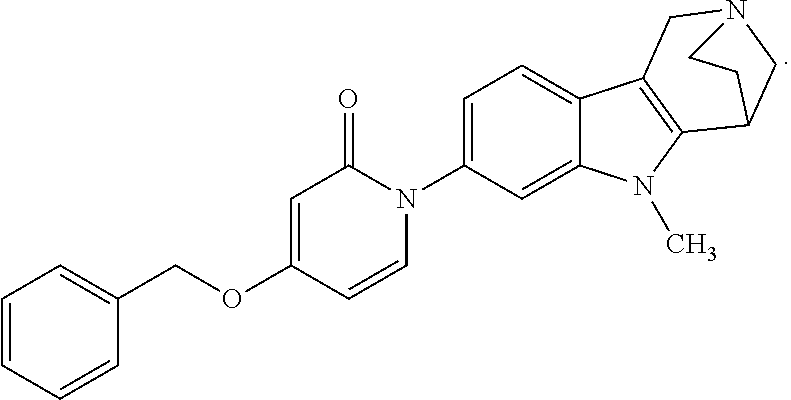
C1=CC=CC(COC2=CC(=O)N(C3=CC=C4C(=C3)N(C)C3=C4CN4CC3CC4)C=C2)=C1
